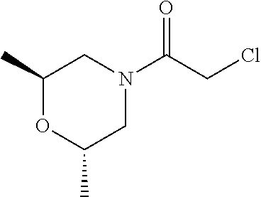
C1(C)OC(C)CN(C(CCl)=O)C1
